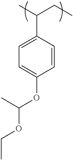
C1=C(C(C)CC)C=CC(OC(OCC)C)=C1
